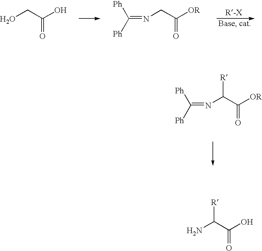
OCC(O)=O.N(CC([OR])=O)=C([Ph])[Ph].N(C(C([OR])=O)[R])=C([Ph])[Ph].NC(C(O)=O)[R]
